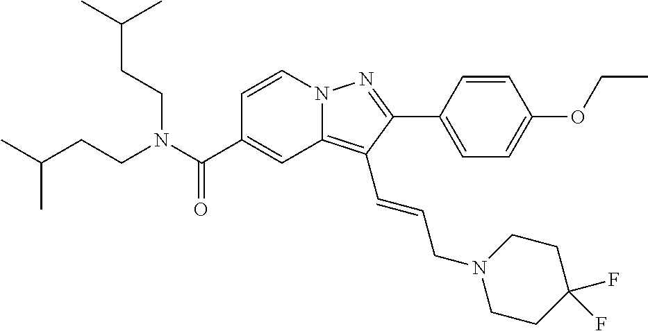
C1=CN2C(=C(C=CCN3CCC(F)(F)CC3)C(C3=CC=C(OCC)C=C3)=N2)C=C1C(N(CCC(C)C)CCC(C)C)=O
